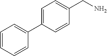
C1=CC=CC(C2=CC=C(CN)C=C2)=C1
